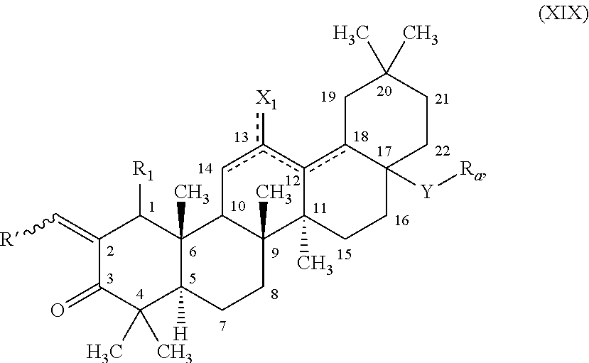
C1(=C[R])C(=O)C(C)(C)C2([H])C(C)(C1[R1])C1C(C)(CC2)C2(C)c(c([X1])c1)c1C([Y][Ra])(CC2)CCC(C)(C)C1
